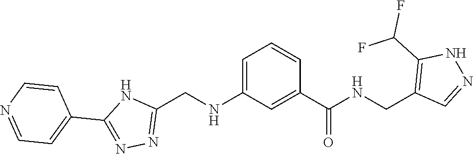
C1(C2=NN=C(CNC3=CC=CC(C(=O)NCC4=C(C(F)F)NN=C4)=C3)N2)=CC=NC=C1
